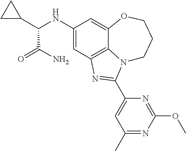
C1(NC(C2CC2)C(N)=O)=CC2=C3C(=C1)OCCCN3C(C1=CC(C)=NC(OC)=N1)=N2
